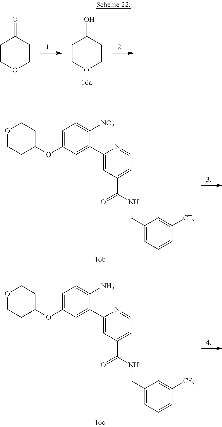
C1=C(OC2CCOCC2)C=C(C2=CC(C(=O)NCC3=CC=CC([CF3])=C3)=CC=N2)C(N)=C1.C1=C(OC2CCOCC2)C=C(C2=CC(C(=O)NCC3=CC=CC([CF3])=C3)=CC=N2)C([NO2])=C1.C1COCCC1O.C1COCCC1=O
